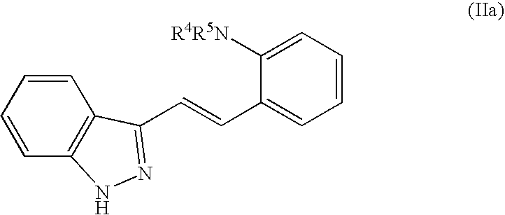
C1=CC=CC2=C1C(C=CC1=CC=CC=C1[R4R5N])=NN2
